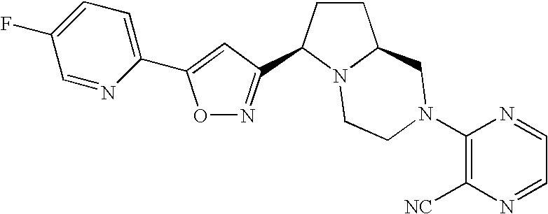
O1N=C(C2CCC3N2CCN(C2=C([NC])N=CC=N2)C3)C=C1C1=CC=C(F)C=N1
